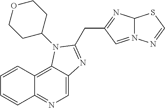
C1=CC2=C3C(=CN=C2C=C1)N=C(CC1=NC2N(=C1)N=CS2)N3C1CCOCC1
